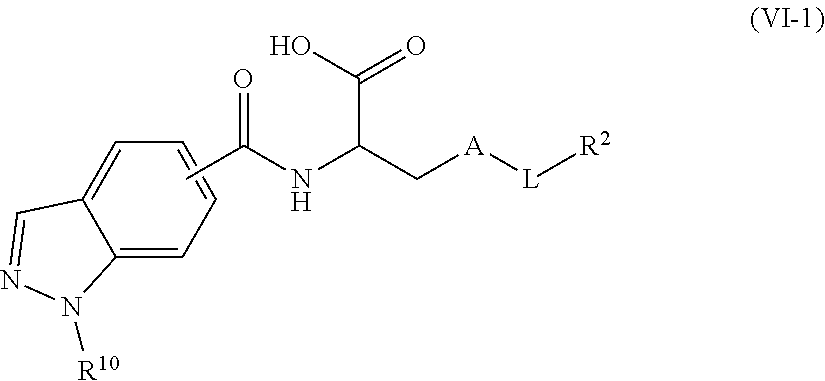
C12=CC=CC=C1C=NN2[R10].CC(NC(C[A][L][R2])C(O)=O)=O
